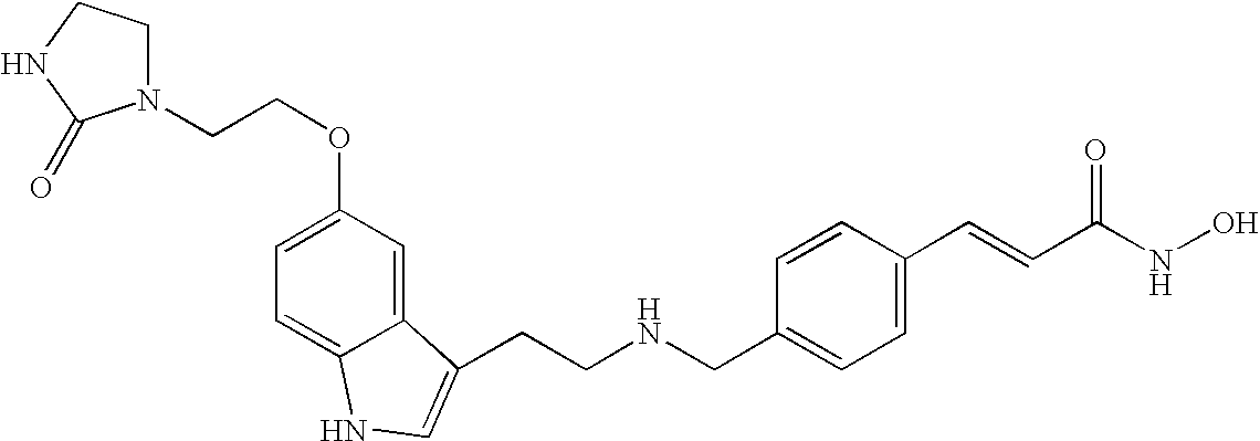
C12=CC(OCCN3CCNC3=O)=CC=C1NC=C2CCNCC1=CC=C(C=CC(NO)=O)C=C1
